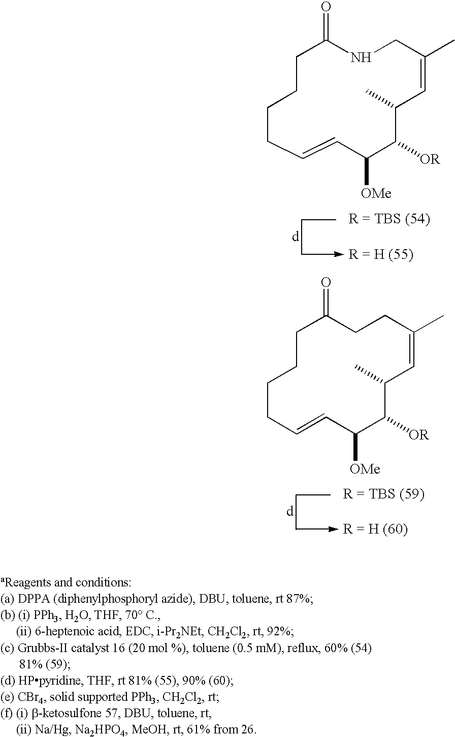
C1C(=O)NCC(C)=CC(C)C([OR])C([OMe])C=CCCC1.C1C(=O)CCC(C)=CC(C)C([OR])C([OMe])C=CCCC1
